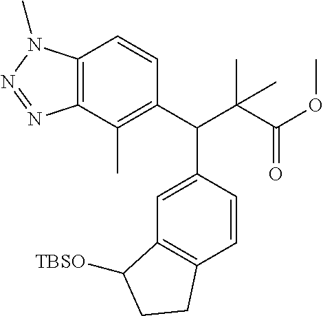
CC1=C(C(C2=CC3=C(C=C2)CCC3[TBSO])C(C(OC)=O)(C)C)C=CC2=C1N=NN2C
